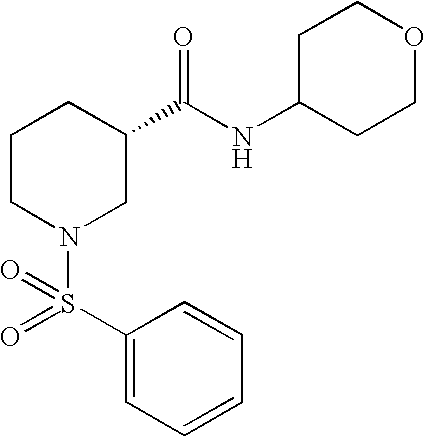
C1=CC(S(=O)(N2CC(C(NC3CCOCC3)=O)CCC2)=O)=CC=C1
